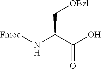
[Fmoc]NC(C(O)=O)C[OBzl]
